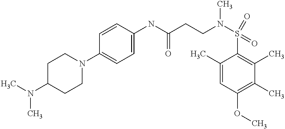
N(C1CCN(C2=CC=C(NC(CCN(S(C3=C(C)C(C)=C(OC)C=C3C)(=O)=O)C)=O)C=C2)CC1)(C)C
